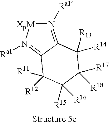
N1([Ra1])=C2C([R14])([R13])C([R17])([R18])C([R15])([R16])C([R12])([R11])C2=N([Ra1])[XpM]1
